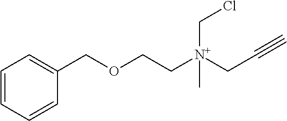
C1=CC=CC(COCC[N+](CC#C)(CCl)C)=C1
